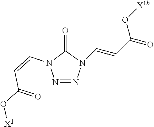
N1=NN(C=CC(=O)O[X1b])C(=O)N1C=CC(O[X1])=O
